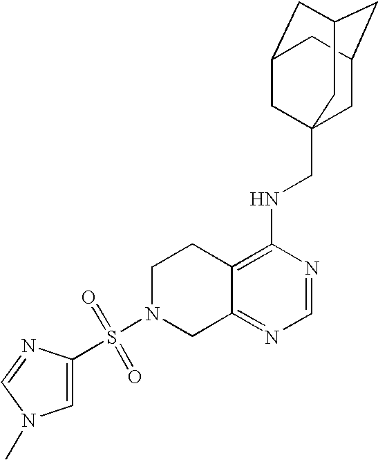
C12=C(NCC34CC5CC(CC(C3)C5)C4)N=CN=C1CN(S(=O)(=O)C1=CN(C)C=N1)CC2
